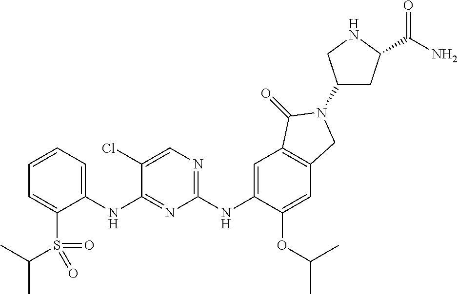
C1(NC2=NC(NC3=CC4=C(C=C3OC(C)C)CN(C3CC(C(=O)N)NC3)C4=O)=NC=C2Cl)=CC=CC=C1S(=O)(=O)C(C)C
